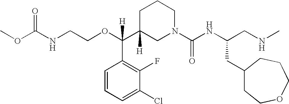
O=C(NCCOC(C1([H])CN(C(NC(CNC)CC2CCOCCC2)=O)CCC1)(C1=C(F)C(Cl)=CC=C1)[H])OC
